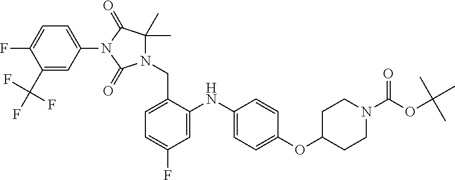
C1=C(F)C(C(F)(F)F)=CC(N2C(=O)C(C)(C)N(CC3=CC=C(F)C=C3NC3=CC=C(OC4CCN(C(OC(C)(C)C)=O)CC4)C=C3)C2=O)=C1
